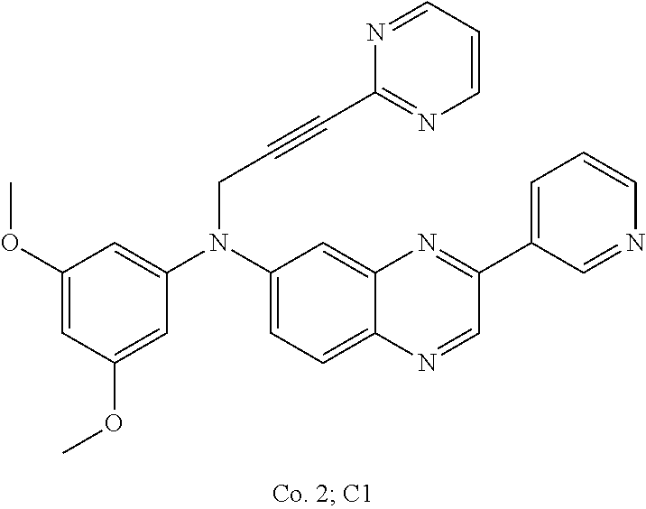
C1(OC)=CC(OC)=CC(N(C2=CC=C3C(=C2)N=C(C2=CC=CN=C2)C=N3)CC#CC2=NC=CC=N2)=C1
